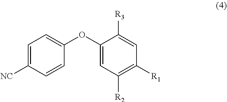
C1=C([NC])C=CC(OC2=CC([R2])=C([R1])C=C2[R3])=C1
